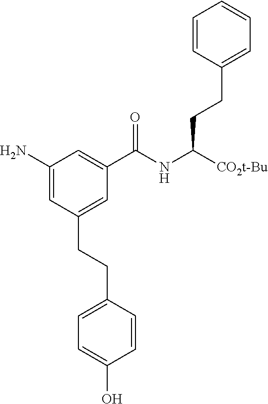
C1(N)=CC(CCC2=CC=C(O)C=C2)=CC(C(NC(CCC2=CC=CC=C2)[CO2t-Bu])=O)=C1
